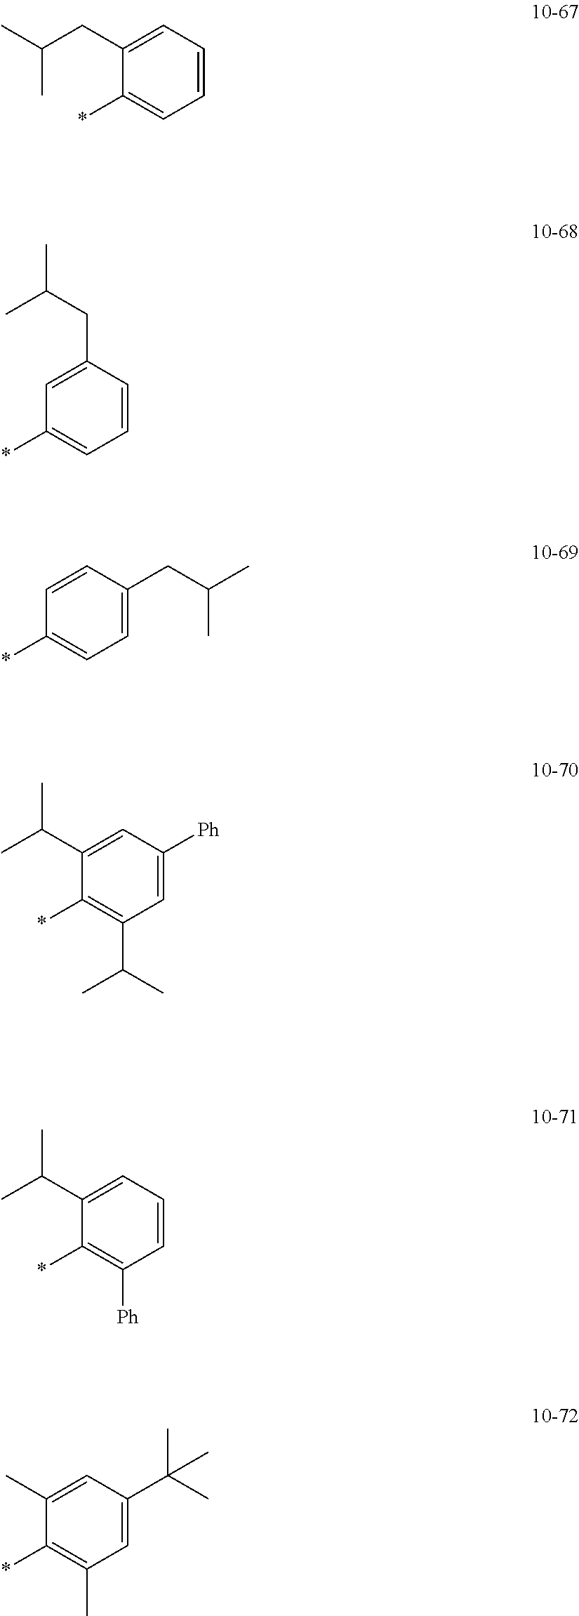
*C1=CC=CC=C1CC(C)C.*C1=CC=CC(CC(C)C)=C1.*C1=CC=C(CC(C)C)C=C1.*C1=C(C(C)C)C=C([Ph])C=C1C(C)C.*C1=C([Ph])C=CC=C1C(C)C.*C1=C(C)C=C(C(C)(C)C)C=C1C
